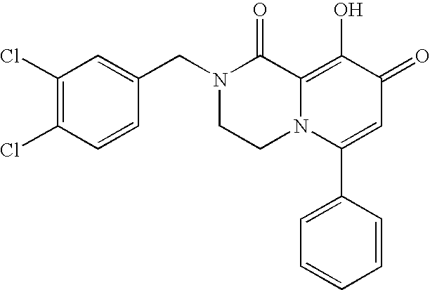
C1(Cl)=C(Cl)C=CC(CN2CCN3C(=C(O)C(=O)C=C3C3=CC=CC=C3)C2=O)=C1
